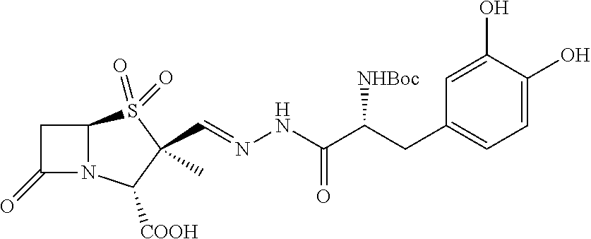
C1(=O)N2C(C1)S(=O)(=O)C(C=NNC(=O)C(CC1=CC=C(O)C(O)=C1)[NHBoc])(C)C2[COOH]
